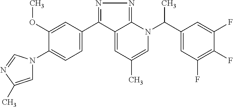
C1(C2=NN=C3C2=CC(C)=CN3C(C2=CC(F)=C(F)C(F)=C2)C)=CC=C(N2C=C(C)N=C2)C(OC)=C1
